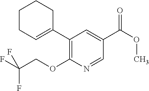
C1(C2=CCCCC2)=C(OCC(F)(F)F)N=CC(C(OC)=O)=C1
